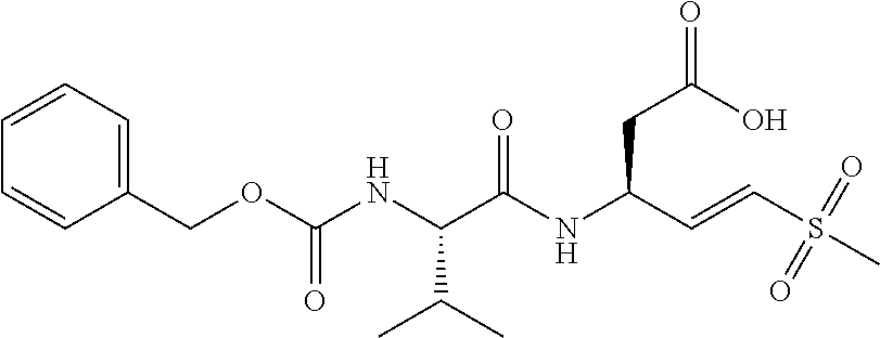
N(C(CC(=O)O)C=CS(C)(=O)=O)C(C(NC(OCC1=CC=CC=C1)=O)C(C)C)=O
